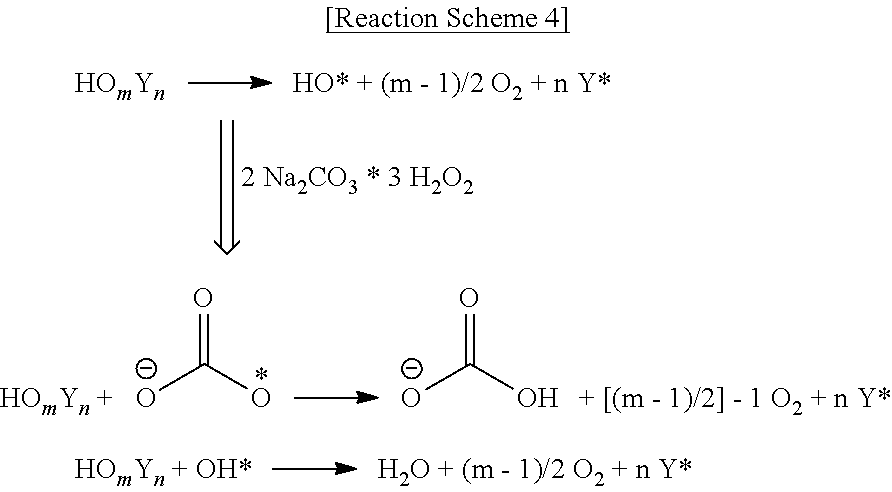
[2 Na2CO3 * 3 H2O2].[O-]C(=O)O.[O-]C(=O)O
